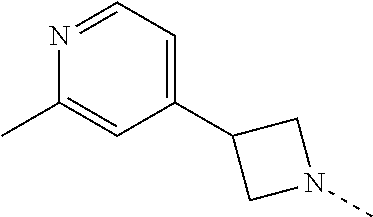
C1(C2CN(C)C2)=CC=NC(C)=C1
